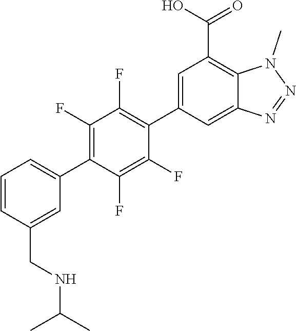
C1(C2=C(F)C(F)=C(C3=CC(C(O)=O)=C4C(=C3)N=NN4C)C(F)=C2F)=CC=CC(CNC(C)C)=C1
